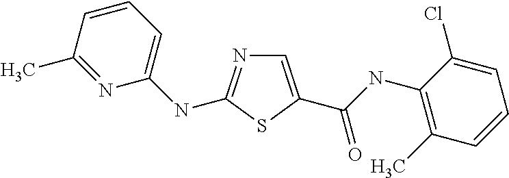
C1=C(C(NC2=C(C)C=CC=C2Cl)=O)SC(NC2=CC=CC(C)=N2)=N1
